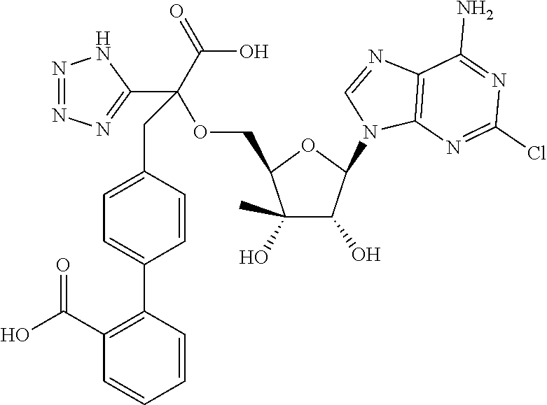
C1(O)(C)C(O)C(N2C3=C(N=C2)C(N)=NC(Cl)=N3)OC1COC(C1=NN=NN1)(C(O)=O)CC1=CC=C(C2=C(C(O)=O)C=CC=C2)C=C1
